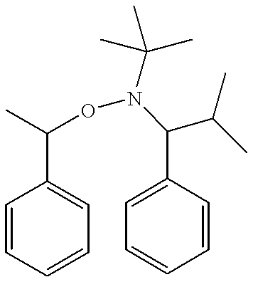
C1=CC=CC=C1C(C)ON(C(C)(C)C)C(C(C)C)C1=CC=CC=C1
